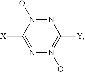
N1=N(O)C([X])=NN(O)=C1[Y]
